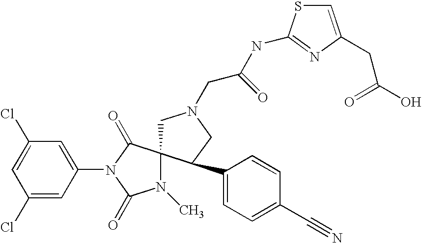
ClC1=CC(Cl)=CC(N2C(=O)C3(N(C)C2=O)CN(CC(NC2=NC(CC(O)=O)=CS2)=O)CC3C2=CC=C(C#N)C=C2)=C1
